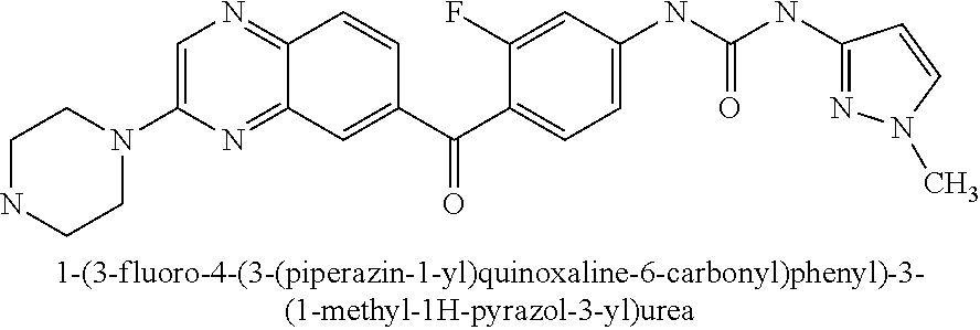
C1NCCN(C2=CN=C3C(=N2)C=C(C(C2=CC=C(NC(NC4=NN(C)C=C4)=O)C=C2F)=O)C=C3)C1
